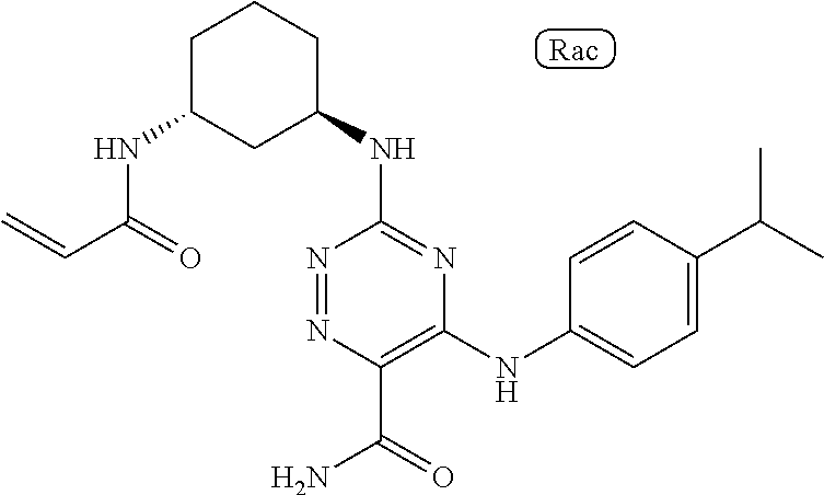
C1C(NC2=NC(NC3=CC=C(C(C)C)C=C3)=C(C(=O)N)N=N2)CCCC1NC(C=C)=O.[Rac]
